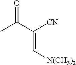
CC(C([CN])=C[N(CH3)2])=O
